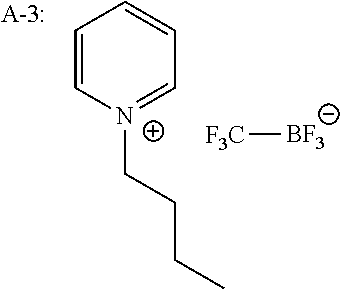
[F3C][BF3].[N+]1(CCCC)=CC=CC=C1
